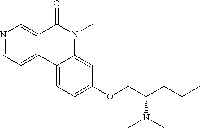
N1=CC=C2C(=C1C)C(=O)N(C)C1=CC(OCC(CC(C)C)N(C)C)=CC=C21
